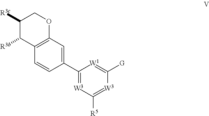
C12=C(C=C(C3=[W3]C([R5])=[W3]C([G])=[W1]3)C=C1)OCC([R3c])C2[R3b]
